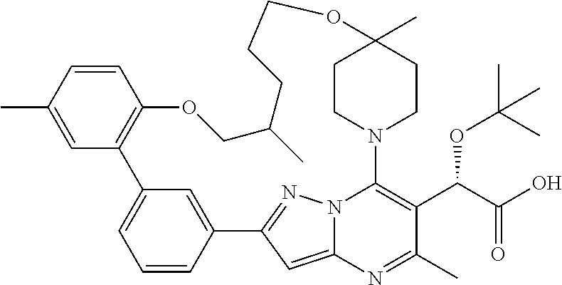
C12=CC3=NN1C(=C(C(C(=O)O)OC(C)(C)C)C(C)=N2)N1CCC(C)(CC1)OCCCC(C)COC1=C(C2=CC=CC3=C2)C=C(C)C=C1
